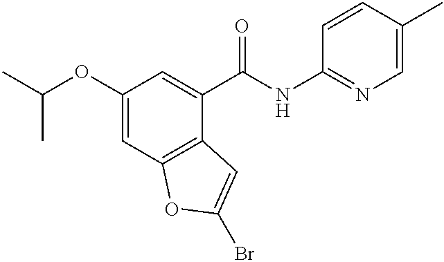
C1(OC(C)C)=CC2=C(C(C(NC3=NC=C(C)C=C3)=O)=C1)C=C(Br)O2
